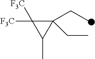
C1(CC)(CC)C([F3C])([F3C])C1C
